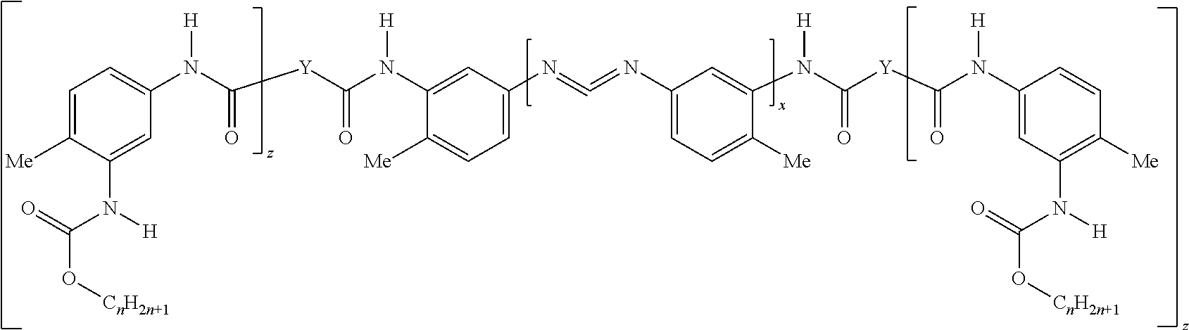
C1=C([Me])C(N([H])C(=O)O[CnH2n+1])=CC(N(C([Y]C(N(C2=CC(N=C=NC3=CC=C([Me])C(N([H])C(=O)[Y]C(N(C4=CC(N([H])C(=O)O[CnH2n+1])=C([Me])C=C4)[H])=O)=C3)=CC=C2[Me])[H])=O)=O)[H])=C1
